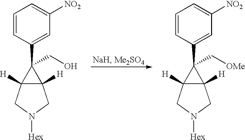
C1=CC(C2(CO)C3([H])C2([H])CN([Hex])C3)=CC([NO2])=C1.C1=CC(C2(C[OMe])C3([H])C2([H])CN([Hex])C3)=CC([NO2])=C1
